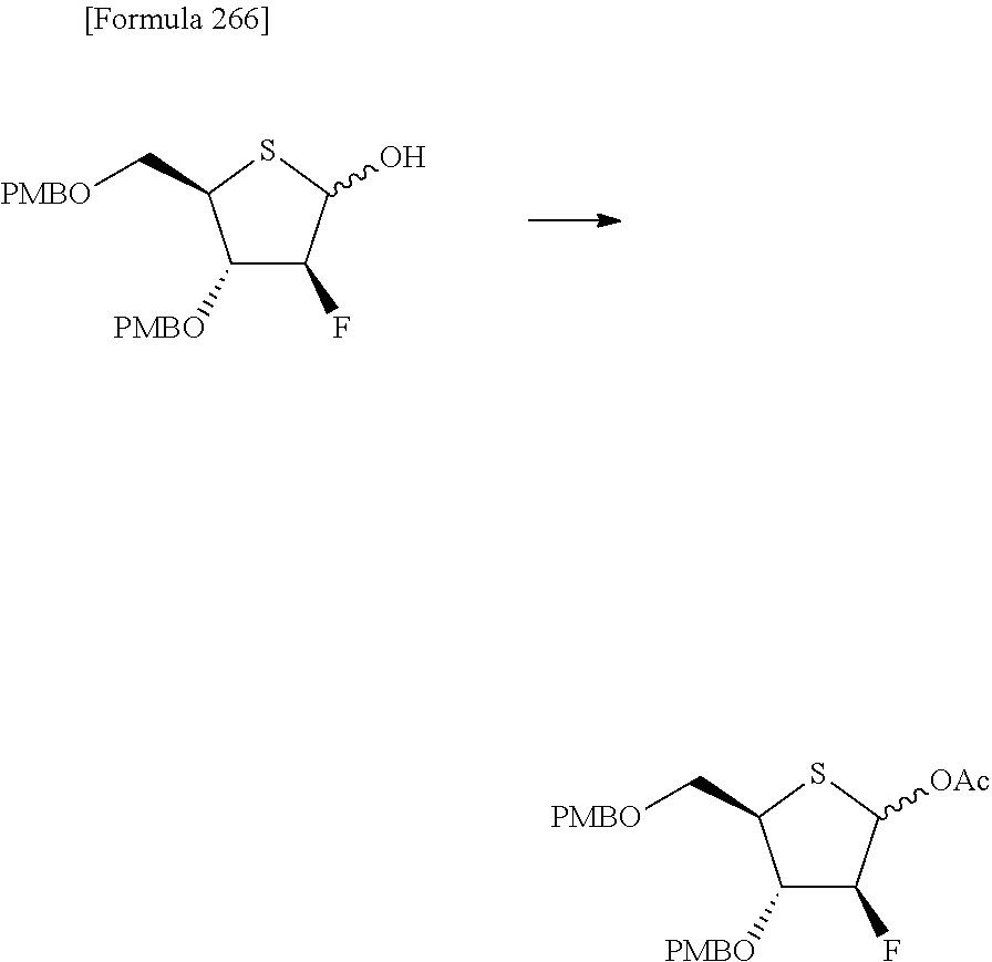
C1([PMBO])C(F)C([OAc])SC1C[PMBO].C1([PMBO])C(F)C(O)SC1C[PMBO]
